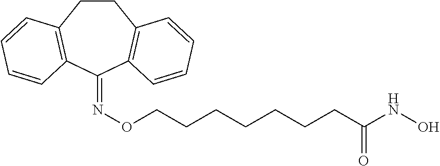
C1CC2=C(C(=NOCCCCCCCC(NO)=O)C3=C1C=CC=C3)C=CC=C2
